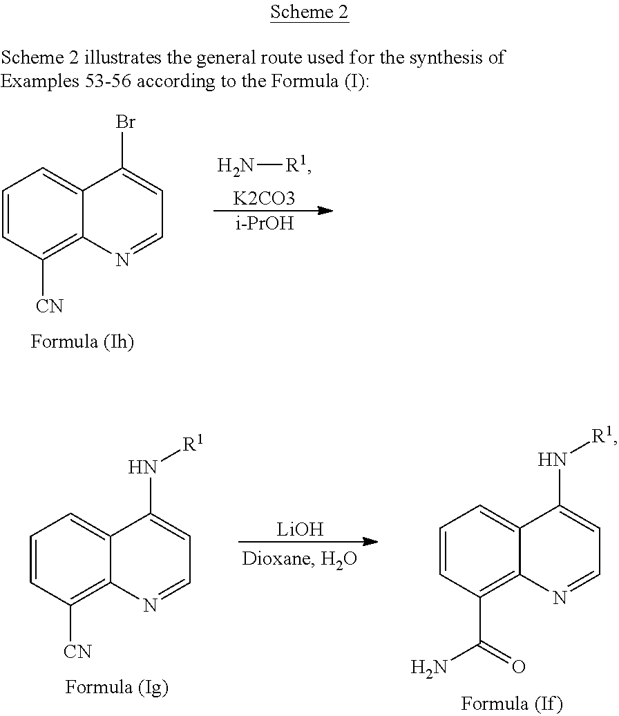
[LiOH].C1=CC(C(=O)N)=C2C(=C1)C(N[R1])=CC=N2.C1=CC([CN])=C2C(=C1)C(N[R1])=CC=N2.C1=CC([CN])=C2C(=C1)C(Br)=CC=N2.N[R1].[K2CO3].[i-PrOH]
